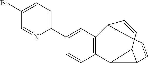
C1=CC2=C(C=C1C1=CC=C(Br)C=N1)C1C=CC13C1C2C1C=C3
